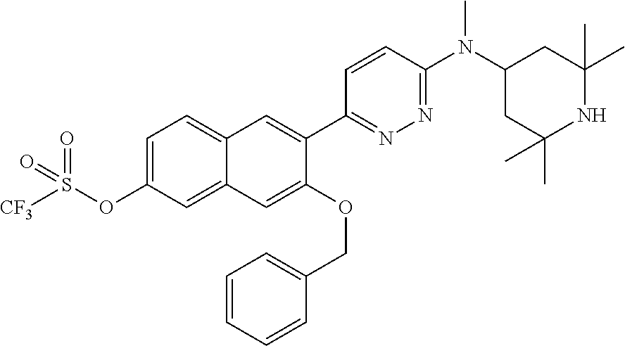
C1(C2=CC3=CC=C(OS([CF3])(=O)=O)C=C3C=C2OCC2=CC=CC=C2)=NN=C(N(C2CC(C)(C)NC(C)(C)C2)C)C=C1
